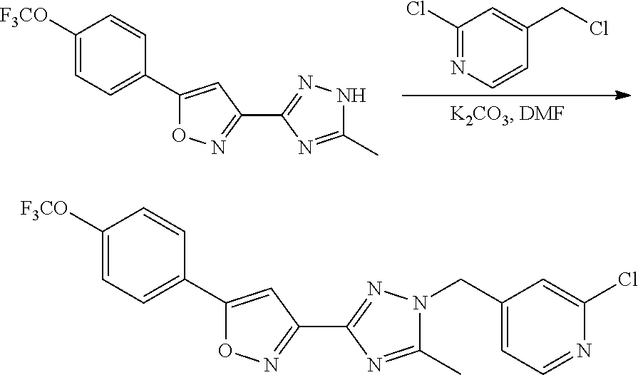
C1([F3CO])=CC=C(C2=CC(C3=NNC(C)=N3)=NO2)C=C1.ClC1=NC=CC(CCl)=C1.C1([F3CO])=CC=C(C2=CC(C3=NN(CC4=CC=NC(Cl)=C4)C(C)=N3)=NO2)C=C1
